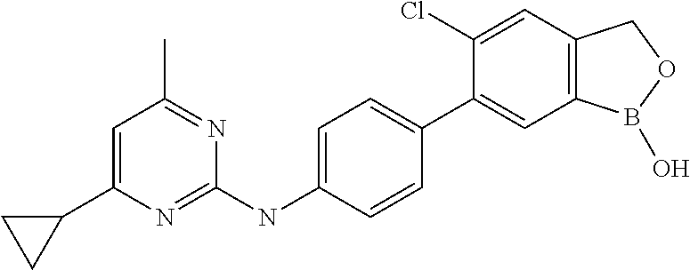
C1=C(NC2=NC(C3CC3)=CC(C)=N2)C=CC(C2=CC3=C(C=C2Cl)COB3O)=C1
